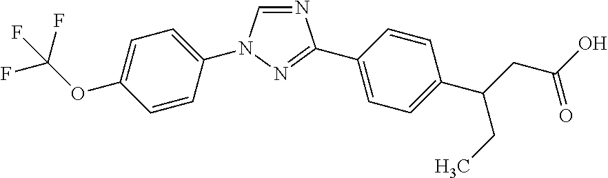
N1=CN(C2=CC=C(OC(F)(F)F)C=C2)N=C1C1=CC=C(C(CC(O)=O)CC)C=C1
